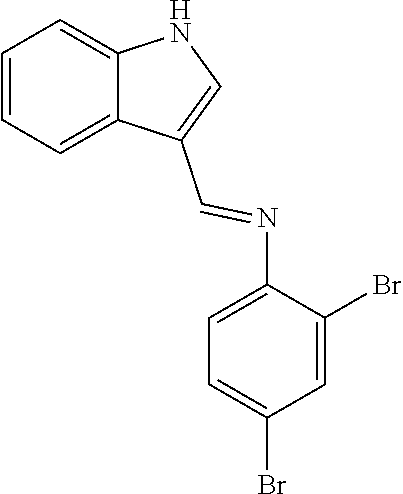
C1=CC=C2C(=C1)NC=C2C=NC1=CC=C(Br)C=C1Br
